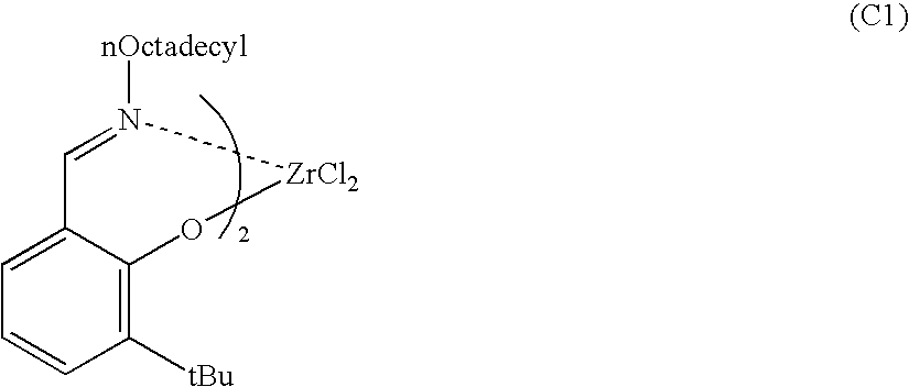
C1=C2C(=C([tBu])C=C1)O[ZrCl2]N([nOctadecyl])=C2
